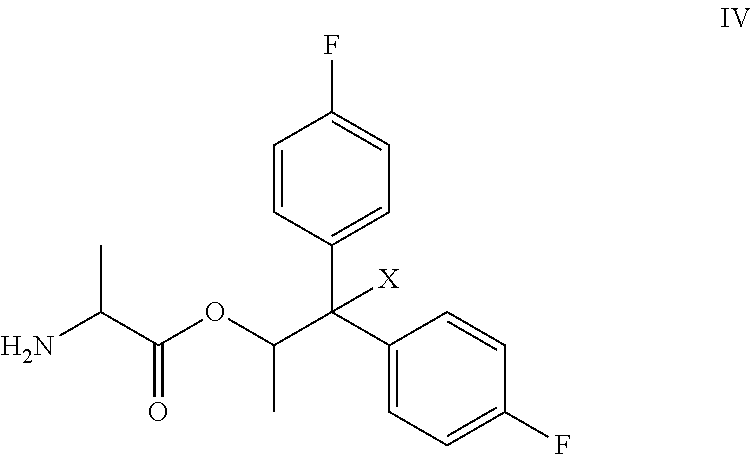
O(C(C(C1=CC=C(F)C=C1)(C1=CC=C(F)C=C1)[X])C)C(C(N)C)=O
